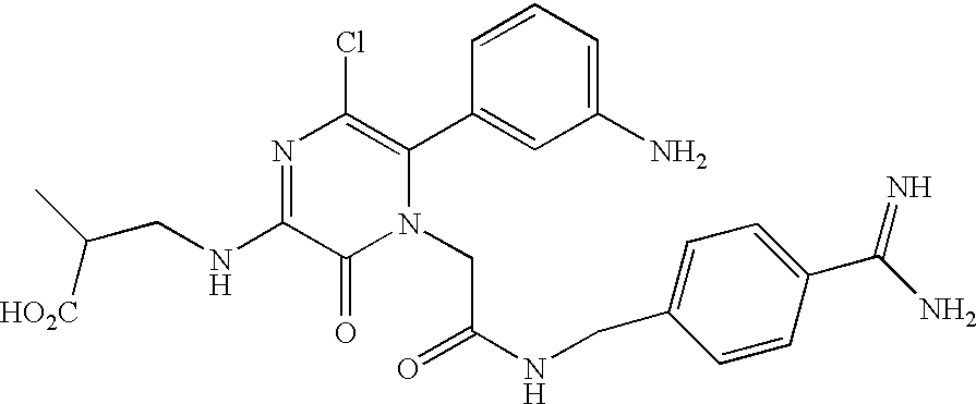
C(NC1=NC(Cl)=C(C2=CC(N)=CC=C2)N(CC(=O)NCC2=CC=C(C(N)=N)C=C2)C1=O)C(C)[HO2C]
